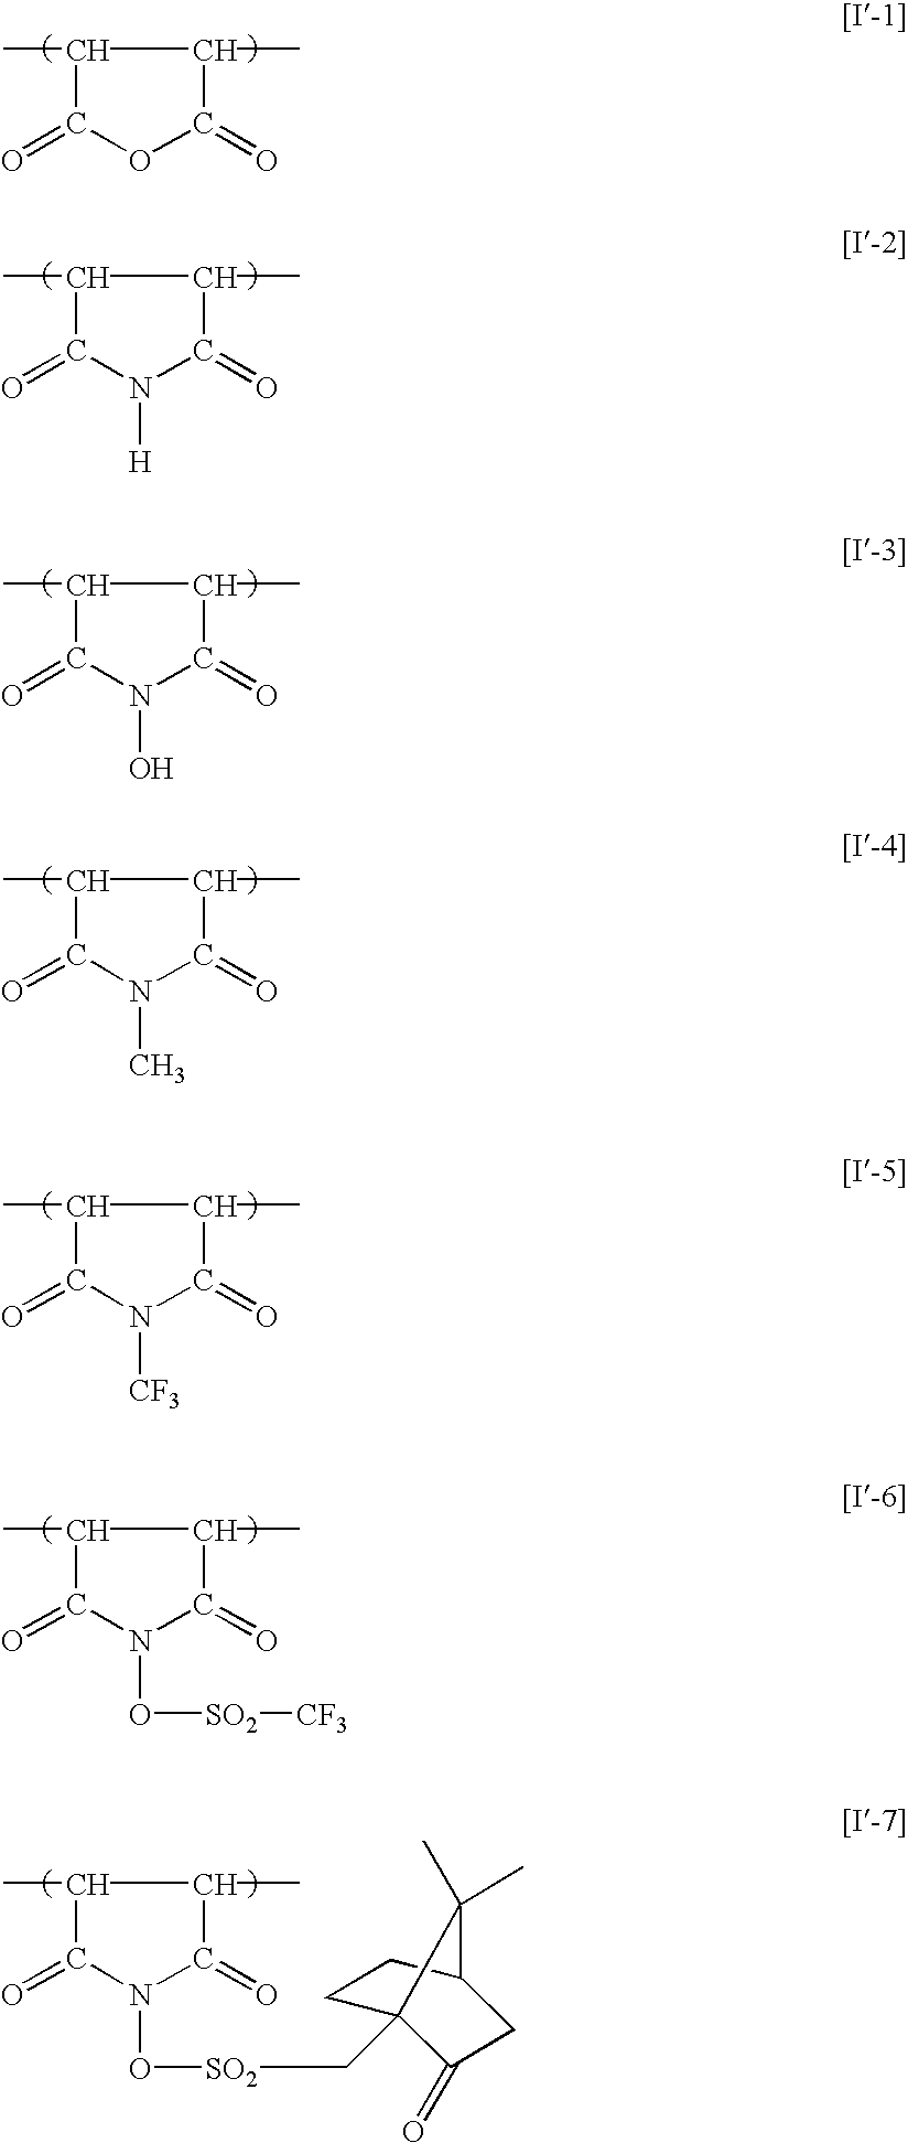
C1(C)C(=O)OC(=O)C1C.C1(C)C(=O)N([H])C(=O)C1C.C1(C)C(=O)N(O)C(=O)C1C.C1(C)C(=O)N(C)C(=O)C1C.C1(C)C(=O)N(O[SO2]CC23CCC(CC2=O)C3(C)C)C(=O)C1C.C1(C)C(=O)N(O[SO2][CF3])C(=O)C1C.C1(C)C(=O)N([CF3])C(=O)C1C
